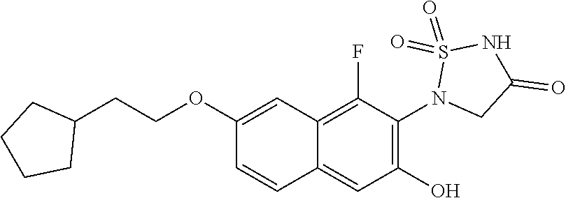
C1(OCCC2CCCC2)=CC2=C(F)C(N3CC(=O)NS3(=O)=O)=C(O)C=C2C=C1
